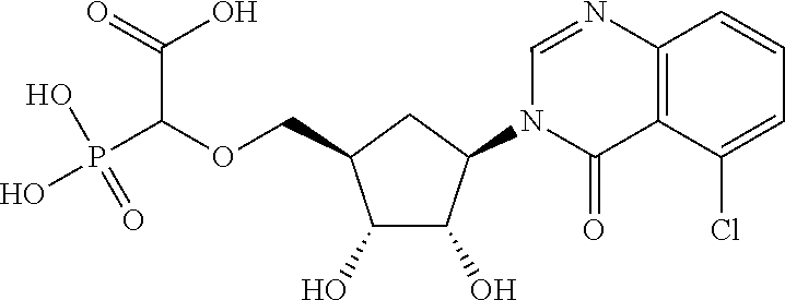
OC1C(O)C(N2C(=O)C3=C(N=C2)C=CC=C3Cl)CC1COC(P(O)(O)=O)C(O)=O
